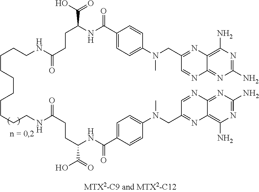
C1(C(NC(CCC(=O)NCCCCCCCCCCNC(CCC(C(=O)O)NC(C2=CC=C(N(CC3=NC4=C(N)N=C(N)N=C4N=C3)C)C=C2)=O)=O)C(O)=O)=O)=CC=C(N(C)CC2=NC3=C(N)N=C(N)N=C3N=C2)C=C1
